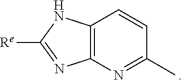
C12=C(NC([Re])=N1)C=CC(C)=N2
